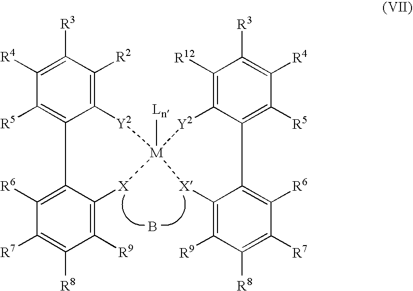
B.C1([R6])=C2C(=C([R9])C([R8])=C1[R7])[X][M]1([Ln])([X]C3=C([R9])C([R8])=C([R7])C([R6])=C3C3=C([R5])C([R4])=C([R3])C([R12])=C3[Y2]1)[Y2]C1=C([R2])C([R3])=C([R4])C([R5])=C21
